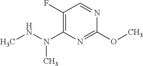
CNN(C1=C(F)C=NC(OC)=N1)C
